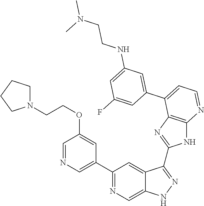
C1(C2=NC=C3C(=C2)C(C2=NC4=C(N2)N=CC=C4C2=CC(NCCN(C)C)=CC(F)=C2)=NN3)=CN=CC(OCCN2CCCC2)=C1
